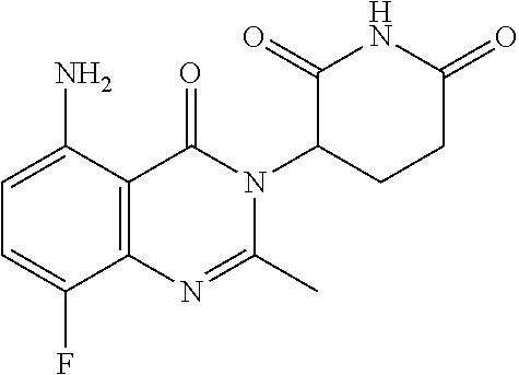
C1=C(N)C2=C(C(F)=C1)N=C(C)N(C1CCC(=O)NC1=O)C2=O
